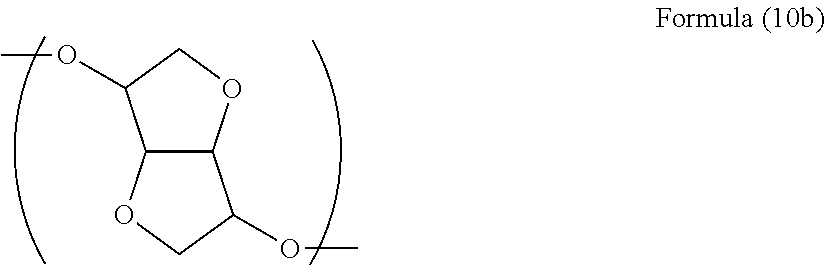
COC1C2C(OC1)C(OC)CO2
